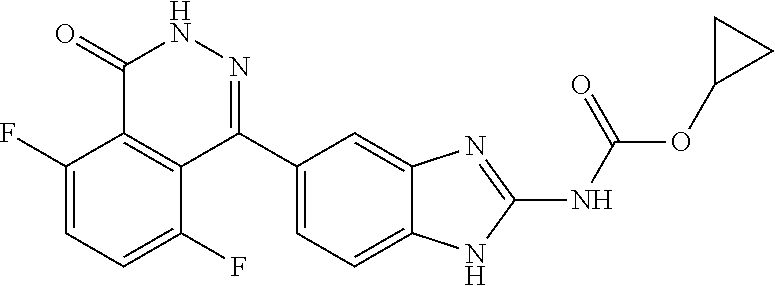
O(C1CC1)C(=O)NC1=NC2=CC(C3=NNC(=O)C4=C3C(F)=CC=C4F)=CC=C2N1
